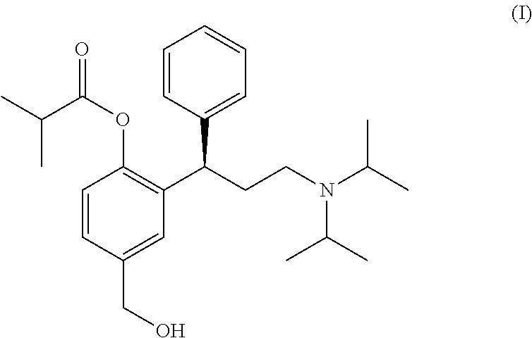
C1=CC(C(C2=C(OC(=O)C(C)C)C=CC(CO)=C2)CCN(C(C)C)C(C)C)=CC=C1
